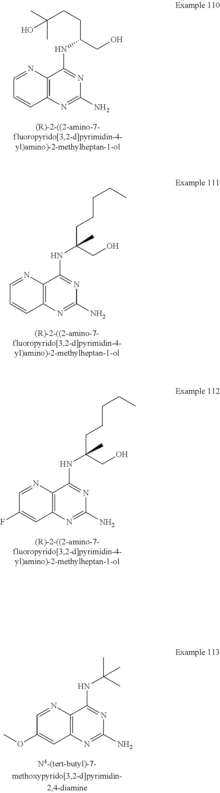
C12=C(N=CC=C1)C(NC(CCC(C)(C)O)CO)=NC(N)=N2.C12=C(N=CC=C1)C(NC(CCCCC)(CO)C)=NC(N)=N2.C12=C(N=CC(F)=C1)C(NC(CCCCC)(CO)C)=NC(N)=N2.C12=C(N=CC(OC)=C1)C(NC(C)(C)C)=NC(N)=N2
